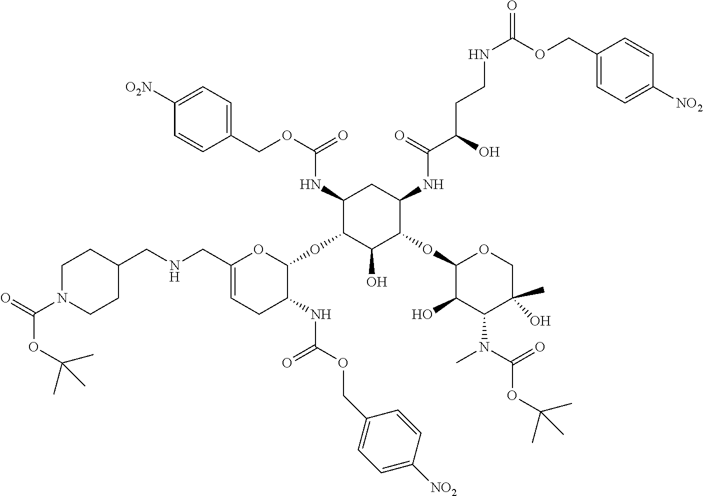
C1(NC(OCC2=CC=C([O2N])C=C2)=O)C(OC2OC(CNCC3CCN(C(=O)OC(C)(C)C)CC3)=CCC2NC(=O)OCC2=CC=C([NO2])C=C2)C(O)C(OC2C(O)C(N(C(OC(C)(C)C)=O)C)C(C)(O)CO2)C(NC(C(CCNC(=O)OCC2=CC=C([NO2])C=C2)O)=O)C1
